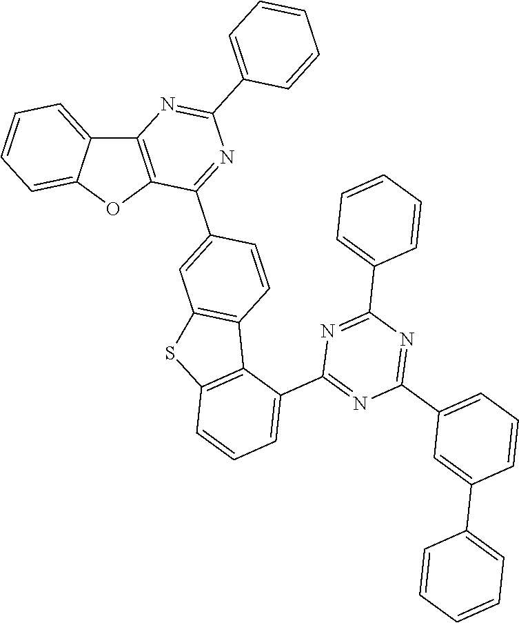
C12=C(OC3=CC=CC=C13)C(C1=CC3=C(C=C1)C1=C(S3)C=CC=C1C1=NC(C3=CC=CC(C4=CC=CC=C4)=C3)=NC(C3=CC=CC=C3)=N1)=NC(C1=CC=CC=C1)=N2
